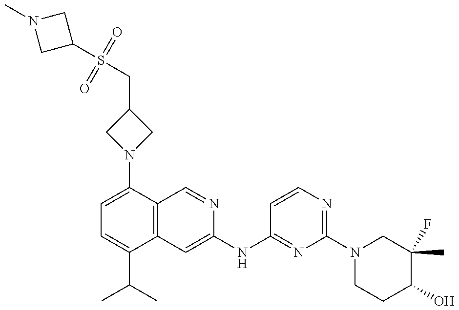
C1=C(N2CC(CS(C3CN(C)C3)(=O)=O)C2)C2=C(C(C(C)C)=C1)C=C(NC1=NC(N3CCC(O)C(F)(C)C3)=NC=C1)N=C2
